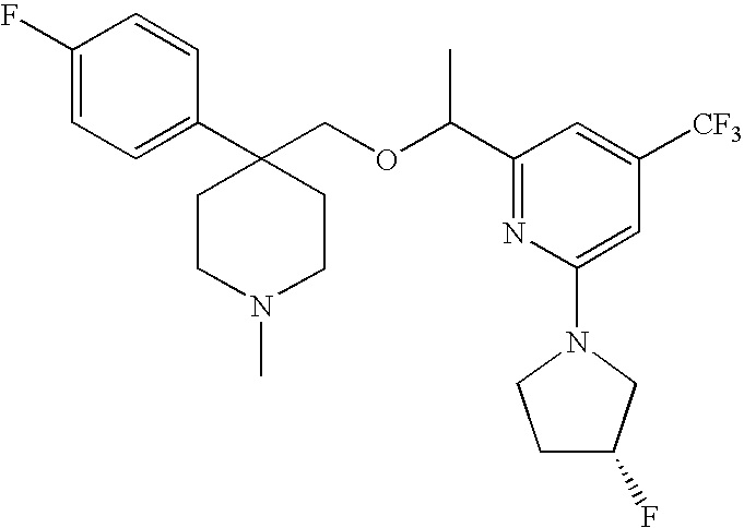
C1(F)=CC=C(C2(COC(C3=NC(N4CCC(F)C4)=CC([CF3])=C3)C)CCN(C)CC2)C=C1
